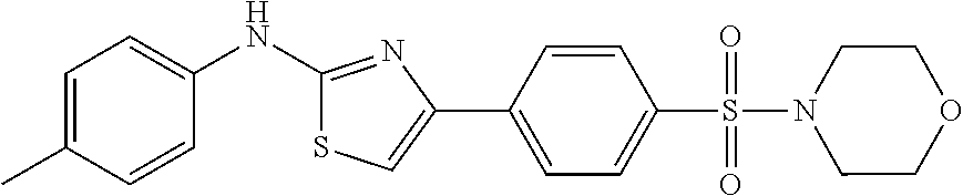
C1(NC2=CC=C(C)C=C2)=NC(C2=CC=C(S(=O)(=O)N3CCOCC3)C=C2)=CS1
